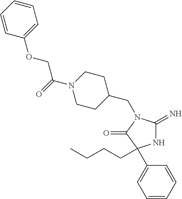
N1C(=N)N(CC2CCN(C(=O)COC3=CC=CC=C3)CC2)C(=O)C1(C1=CC=CC=C1)CCCC
